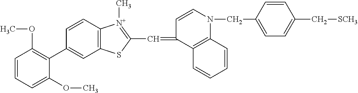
C1=CC=C(OC)C(C2=CC3=C(C=C2)[N+](C)=C(C=C2C4=C(N(CC5=CC=C(C[SCH3])C=C5)C=C2)C=CC=C4)S3)=C1OC
